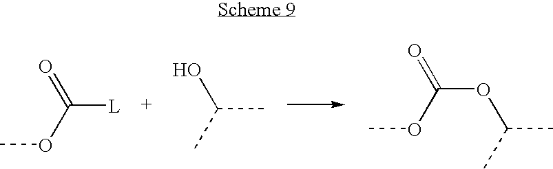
[L]C(OC)=O.CC(C)O.CC(C)OC(=O)OC
